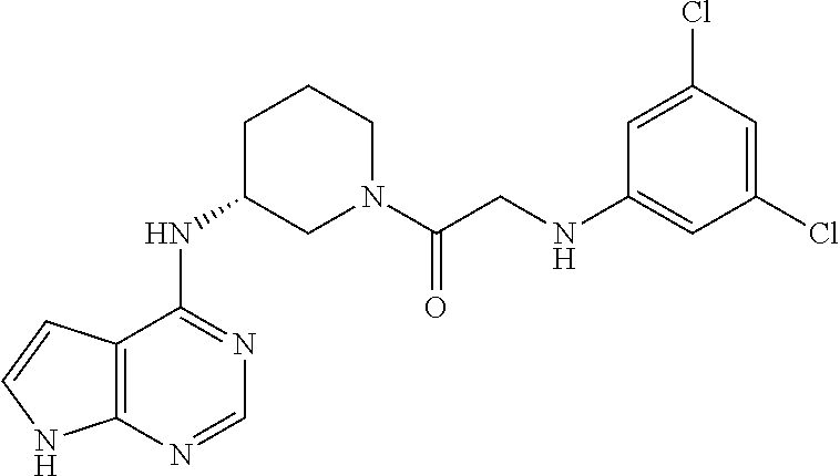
N(C1=NC=NC2=C1C=CN2)C1CN(C(CNC2=CC(Cl)=CC(Cl)=C2)=O)CCC1
